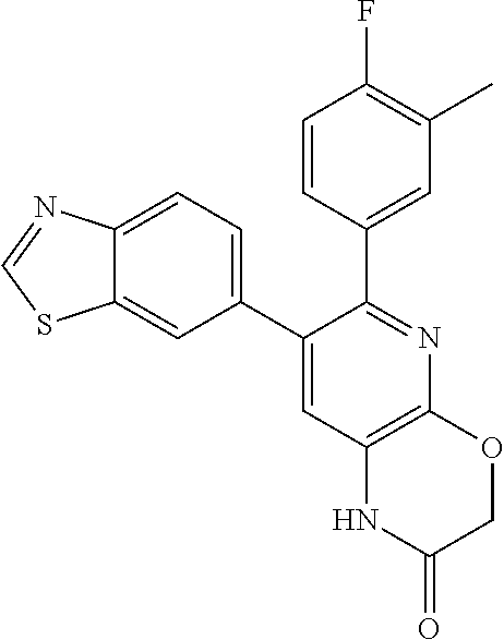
C1(C2=CC=C3C(=C2)SC=N3)=CC2=C(N=C1C1=CC(C)=C(F)C=C1)OCC(=O)N2
